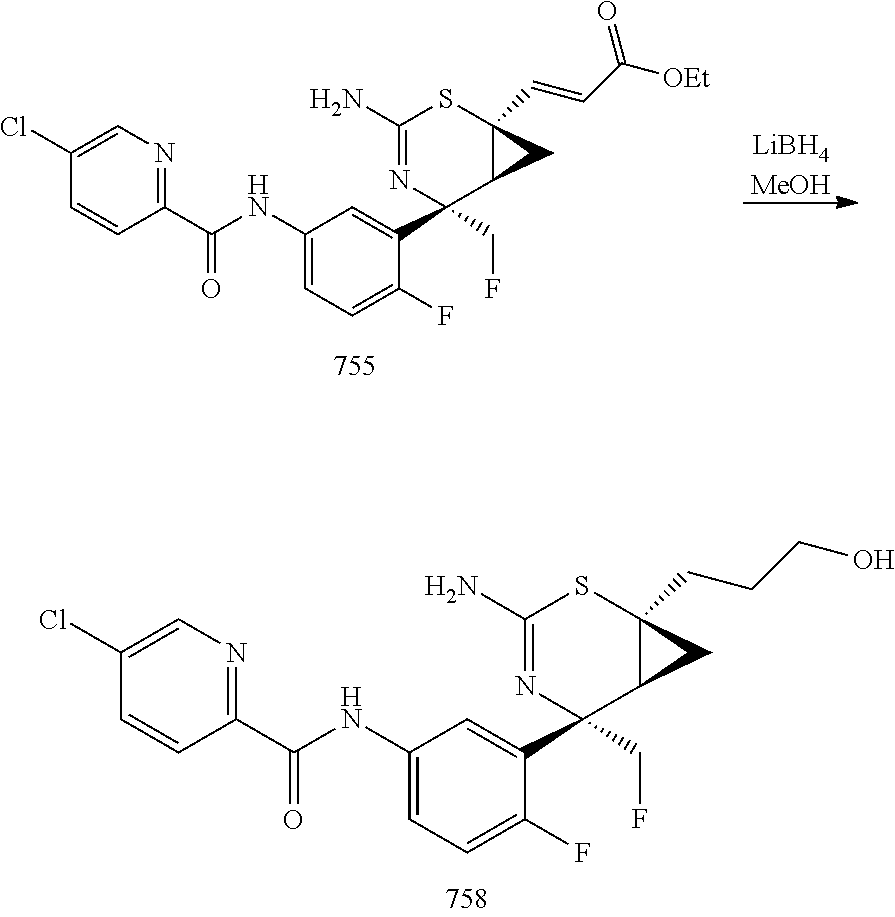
C1(C(NC2=CC=C(F)C(C3(CF)C4C(CCCO)(SC(N)=N3)C4)=C2)=O)=NC=C(Cl)C=C1.[LiBH4MeOH].C1(C(NC2=CC=C(F)C(C3(CF)C4C(C=CC([OEt])=O)(SC(N)=N3)C4)=C2)=O)=NC=C(Cl)C=C1
